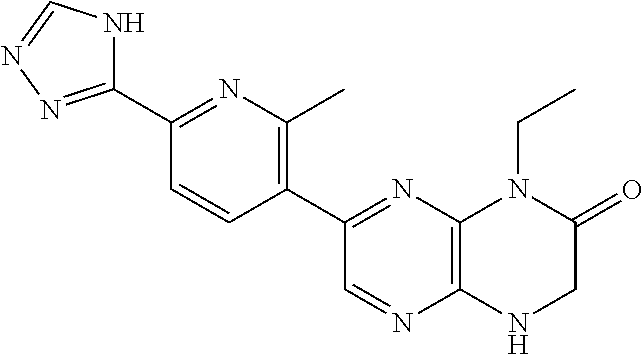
C1(C2=NN=CN2)=NC(C)=C(C2=NC3=C(N=C2)NCC(=O)N3CC)C=C1
